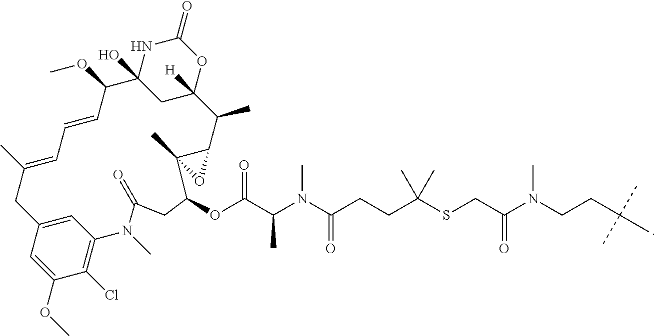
O1C(=O)NC2(O)CC1([H])C(C)C1C(C)(O1)C(OC(C(N(C(CCC(SCC(N(CCC(C)(C)C)C)=O)(C)C)=O)C)C)=O)CC(=O)N(C)C1=C(Cl)C(OC)=CC(=C1)CC(C)=CC=CC2OC
